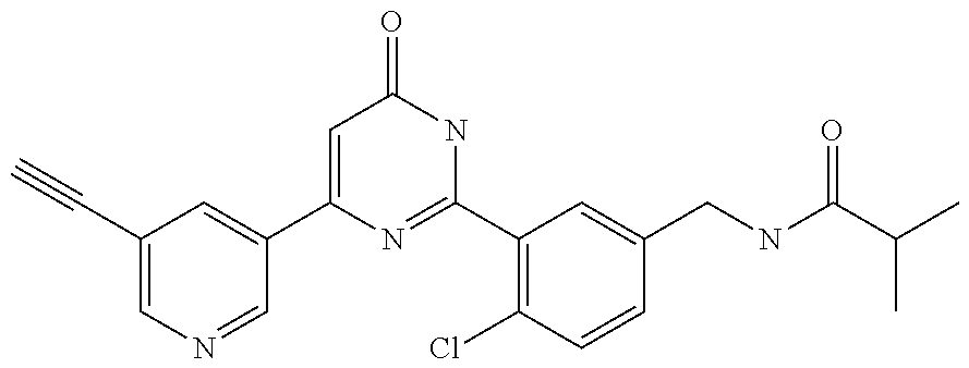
C1(C2=CC(C#C)=CN=C2)=CC(=O)NC(C2=C(Cl)C=CC(CNC(C(C)C)=O)=C2)=N1
